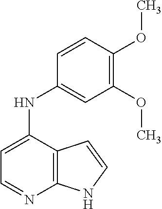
C12=C(C(NC3=CC(OC)=C(OC)C=C3)=CC=N1)C=CN2
